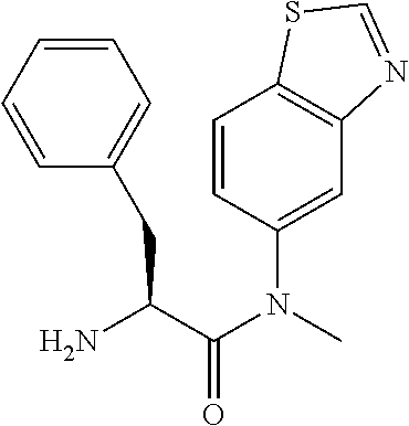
C1(N(C(C(N)CC2=CC=CC=C2)=O)C)=CC2=C(C=C1)SC=N2
